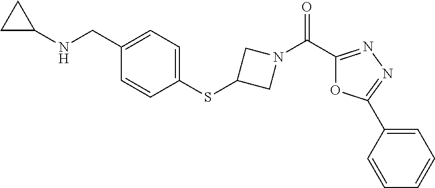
C1(NCC2=CC=C(SC3CN(C(C4=NN=C(C5=CC=CC=C5)O4)=O)C3)C=C2)CC1
